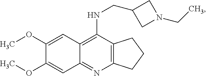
C12=C(N=C3C(=C1NCC1CN(CC)C1)C=C(OC)C(OC)=C3)CCC2
